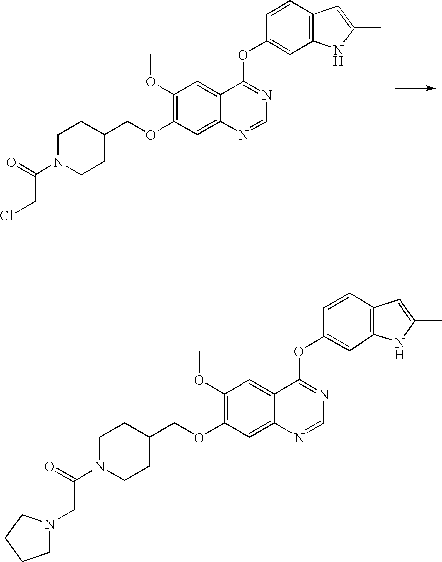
C1CC(COC2=C(OC)C=C3C(=C2)N=CN=C3OC2=CC3=C(C=C2)C=C(C)N3)CCN1C(=O)CCl.C1N(C(=O)CN2CCCC2)CCC(COC2=C(OC)C=C3C(=C2)N=CN=C3OC2=CC3=C(C=C2)C=C(C)N3)C1
